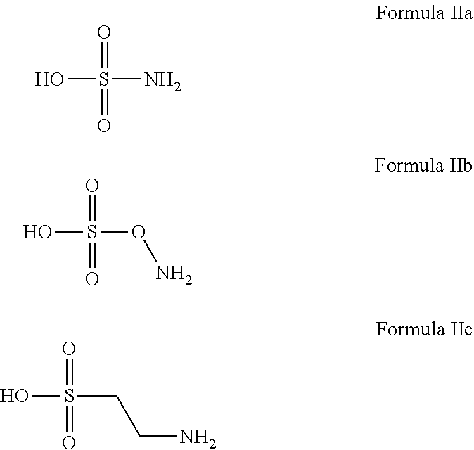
OS(N)(=O)=O.OS(ON)(=O)=O.OS(CCN)(=O)=O
